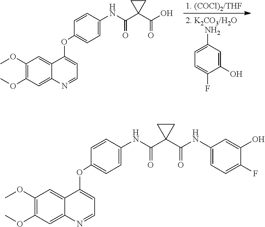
C1(OC)=C(OC)C=C2C(=C1)C(OC1=CC=C(NC(C3(C(O)=O)CC3)=O)C=C1)=CC=N2.C1(O)=CC(N)=CC=C1F.C1(OC)=C(OC)C=C2C(=C1)C(OC1=CC=C(NC(C3(C(NC4=CC=C(F)C(O)=C4)=O)CC3)=O)C=C1)=CC=N2
